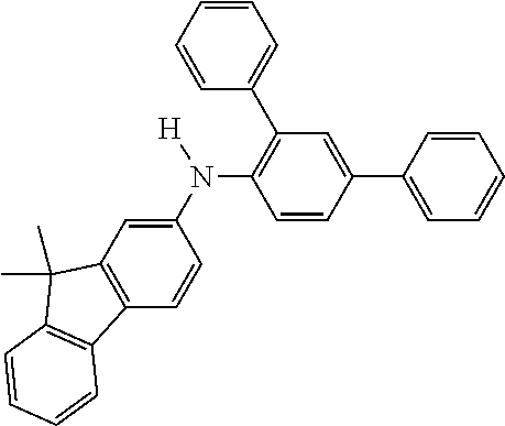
C1=C(N(C2=C(C3=CC=CC=C3)C=C(C3=CC=CC=C3)C=C2)[H])C=CC2=C1C(C)(C)C1=C2C=CC=C1
